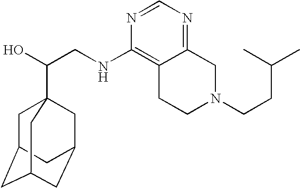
C(CNC1=C2C(=NC=N1)CN(CCC(C)C)CC2)(O)C12CC3CC(CC(C1)C3)C2
